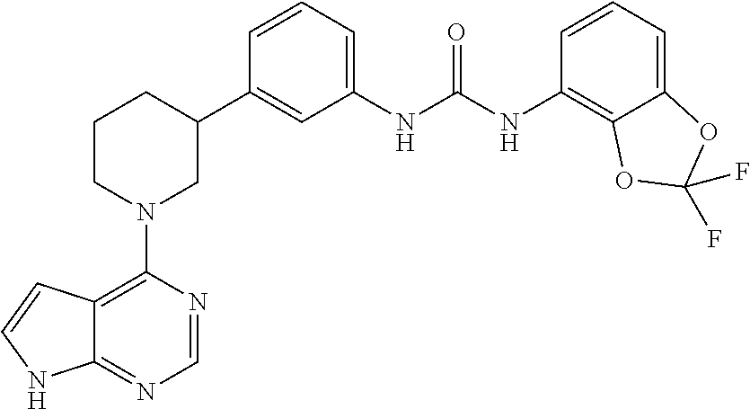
C12=C(N3CC(C4=CC(NC(NC5=C6C(=CC=C5)OC(F)(F)O6)=O)=CC=C4)CCC3)N=CN=C1NC=C2
